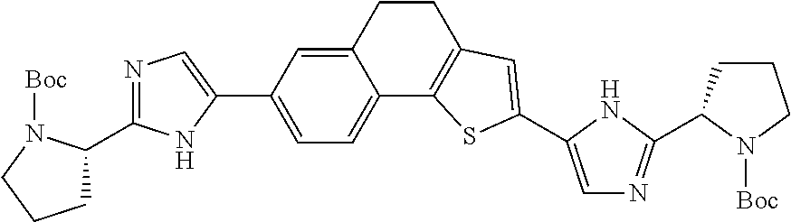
C12=C(C3=CC=C(C4=CN=C(C5CCCN5[Boc])N4)C=C3CC1)SC(C1=CN=C(C3CCCN3[Boc])N1)=C2
